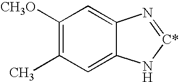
C1([CH3O])=C(C)C=C2C(=C1)N=[C*]N2
